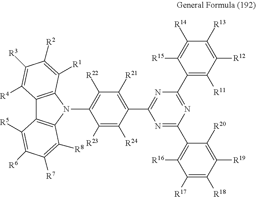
C1([R23])=C([R24])C(C2=NC(C3=C([R11])C([R12])=C([R13])C([R14])=C3[R15])=NC(C3=C([R16])C([R17])=C([R18])C([R19])=C3[R20])=N2)=C([R21])C([R22])=C1N1C2=C(C3=C1C([R8])=C([R7])C([R6])=C3[R5])C([R4])=C([R3])C([R2])=C2[R1]
